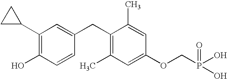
C1(C2CC2)=C(O)C=CC(CC2=C(C)C=C(OCP(O)(=O)O)C=C2C)=C1
